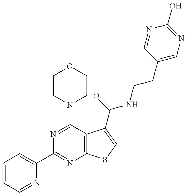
C1=CC=NC(C2=NC3=C(C(N4CCOCC4)=N2)C(C(NCCC2=CN=C(O)N=C2)=O)=CS3)=C1
